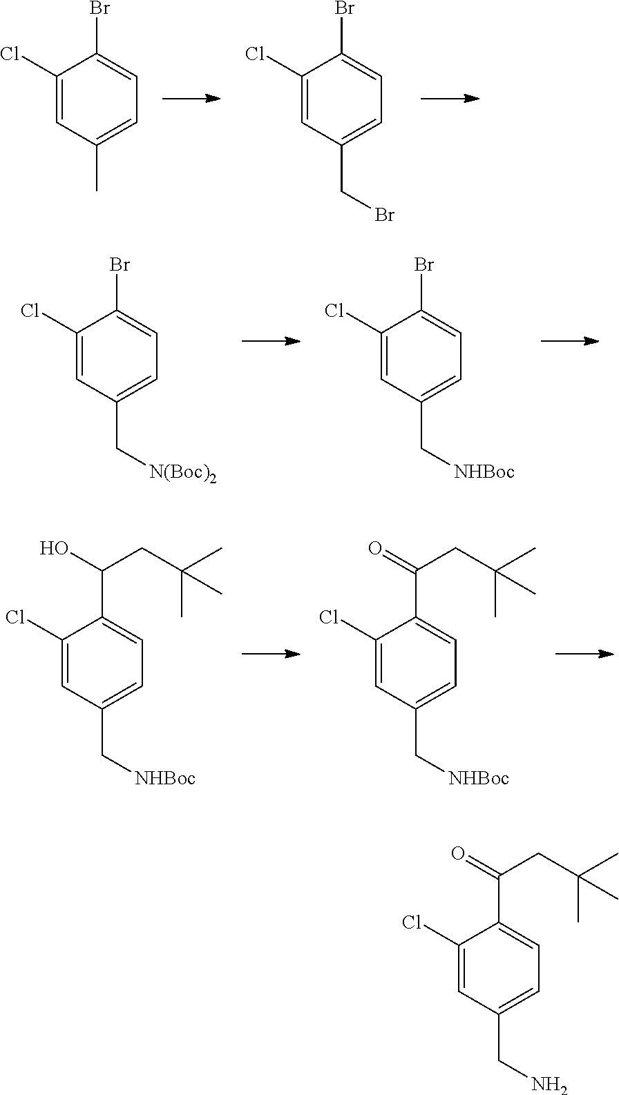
C1(Cl)=CC(C)=CC=C1Br.C1(Cl)=CC(CBr)=CC=C1Br.C1(Cl)=CC(C[N(Boc)2])=CC=C1Br.C1(Cl)=CC(C[NHBoc])=CC=C1Br.C1(Cl)=CC(C[NHBoc])=CC=C1C(CC(C)(C)C)O.C1(Cl)=CC(C[NHBoc])=CC=C1C(CC(C)(C)C)=O.C1(Cl)=CC(CN)=CC=C1C(CC(C)(C)C)=O
